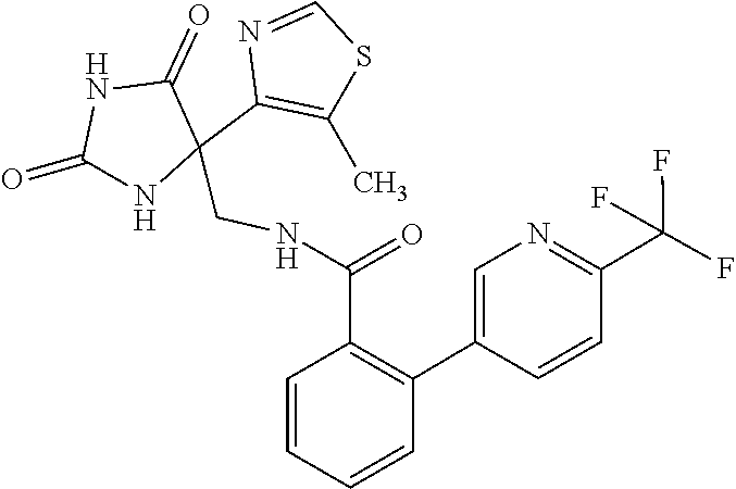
C1(C2=C(C(NCC3(C4=C(C)SC=N4)NC(=O)NC3=O)=O)C=CC=C2)=CN=C(C(F)(F)F)C=C1
